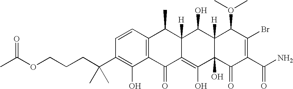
C1=CC2=C(C(O)=C1C(CCCOC(C)=O)(C)C)C(=O)C1=C(O)C3(O)C([H])(C(O)C1([H])C2C)C(O(C)C)C(Br)=C(C(N)=O)C3=O
